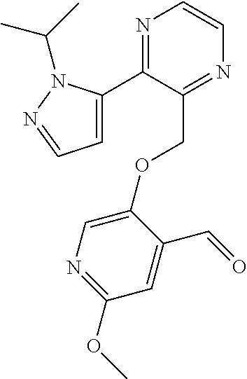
N1=C(C2=CC=NN2C(C)C)C(COC2=CN=C(OC)C=C2C=O)=NC=C1
